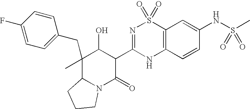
C12=C(C=CC(NS(C)(=O)=O)=C1)NC(C1C(O)C(CC3=CC=C(F)C=C3)(C)C3N(C1=O)CCC3)=NS2(=O)=O
